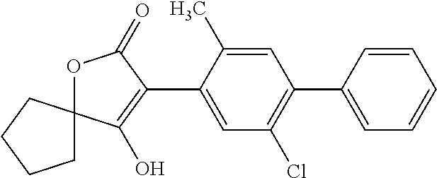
O1C(=O)C(C2=CC(Cl)=C(C3=CC=CC=C3)C=C2C)=C(O)C12CCCC2
